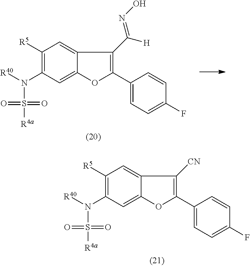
C1([R5])=C(N([R40])S([R4a])(=O)=O)C=C2C(=C1)C(C([H])=NO)=C(C1=CC=C(F)C=C1)O2.C1([R5])=C(N([R40])S([R4a])(=O)=O)C=C2C(=C1)C([CN])=C(C1=CC=C(F)C=C1)O2
